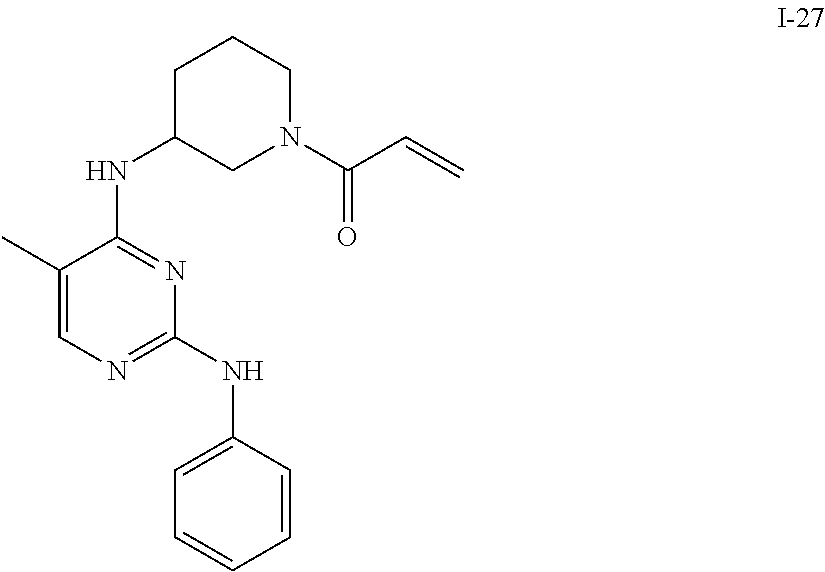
C1(C)=CN=C(NC2=CC=CC=C2)N=C1NC1CN(C(C=C)=O)CCC1
